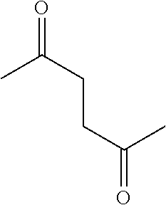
O=C(CCC(=O)C)C
